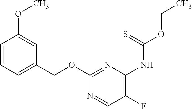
C1=CC=C(COC2=NC(NC(OCC)=S)=C(F)C=N2)C=C1OC
